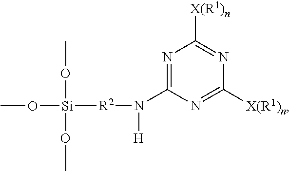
N1=C(N([H])[R2][Si](OC)(OC)OC)N=C([X(R1)n])N=C1[X(R1)n]
